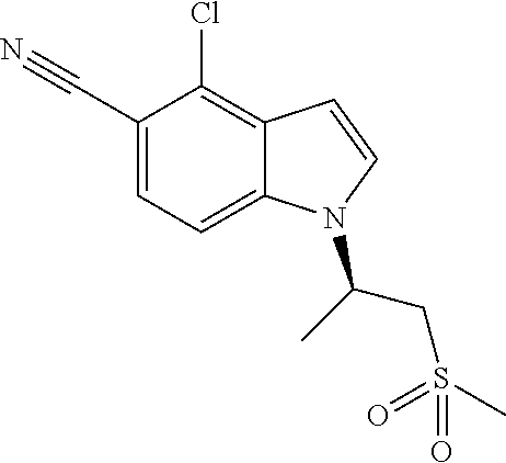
C12=C(Cl)C(C#N)=CC=C1N(C(C)CS(=O)(=O)C)C=C2
